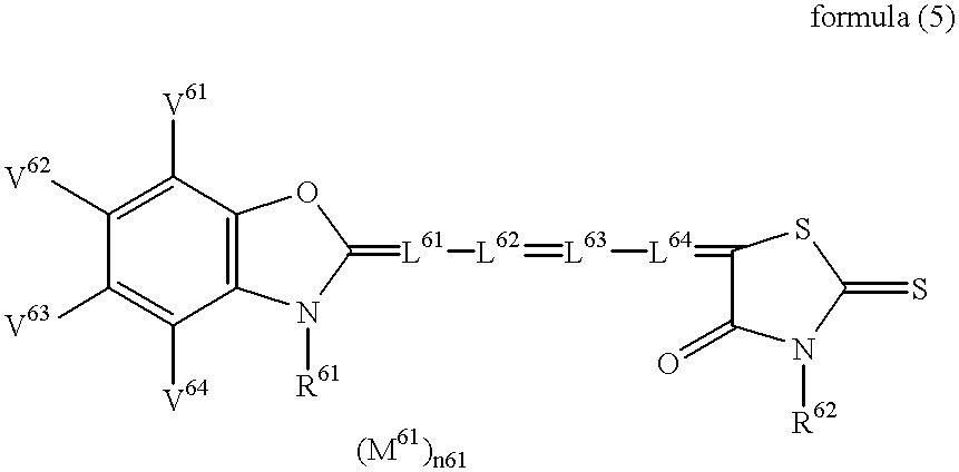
C1([V62])=C([V61])C2=C(C([V64])=C1[V63])N([R61])C(=[L61][L62]=[L63][L64]=C1C(=O)N([R62])C(=S)S1)O2
